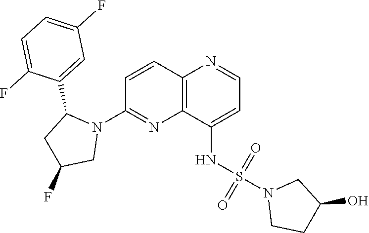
C1=CC2=C(N=C1N1C(C3=CC(F)=CC=C3F)CC(F)C1)C(NS(N1CCC(O)C1)(=O)=O)=CC=N2
